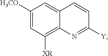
C1([H3CO])=CC([XR])=C2C(=C1)C=CC([Y])=N2
